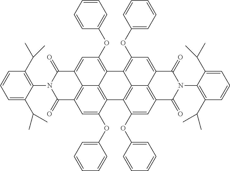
C1(OC2=CC=CC=C2)=CC2=C3C4=C1C1=C5C6=C(C=C1OC1=CC=CC=C1)C(=O)N(C1=C(C(C)C)C=CC=C1C(C)C)C(=O)C6=CC(OC1=CC=CC=C1)=C5C4=C(OC1=CC=CC=C1)C=C3C(=O)N(C1=C(C(C)C)C=CC=C1C(C)C)C2=O
